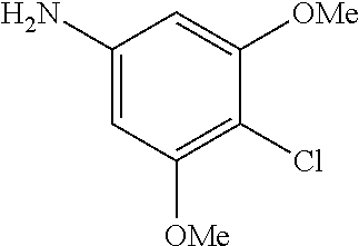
C1(N)=CC([OMe])=C(Cl)C([OMe])=C1
